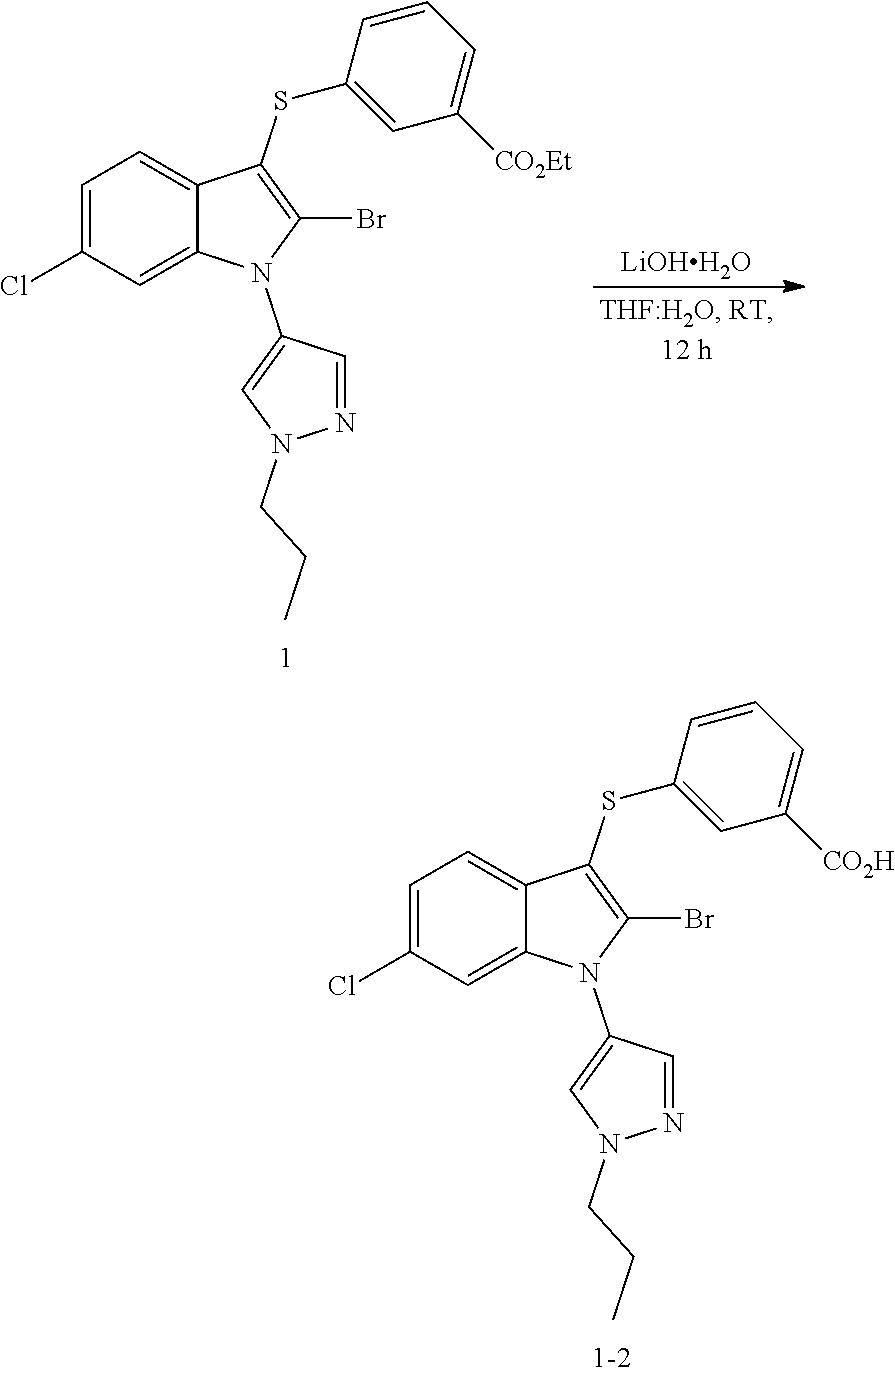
C1=C(Cl)C=C2C(=C1)C(SC1=CC([CO2H])=CC=C1)=C(Br)N2C1=CN(CCC)N=C1.C1=C(Cl)C=C2C(=C1)C(SC1=CC([CO2Et])=CC=C1)=C(Br)N2C1=CN(CCC)N=C1.[LiOHH2O]
